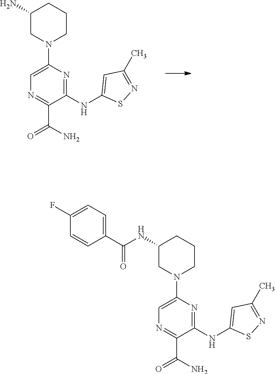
C1(N)CN(C2=CN=C(C(N)=O)C(NC3=CC(C)=NS3)=N2)CCC1.C1(NC(C2=CC=C(F)C=C2)=O)CN(C2=CN=C(C(N)=O)C(NC3=CC(C)=NS3)=N2)CCC1
